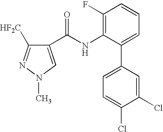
C1(C(NC2=C(F)C=CC=C2C2=CC=C(Cl)C(Cl)=C2)=O)=CN(C)N=C1[HF2C]
